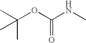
C(OC(NC)=O)(C)(C)C
